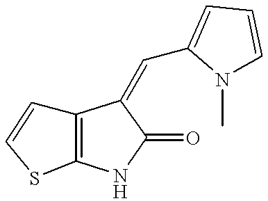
C12=C(NC(=O)C1=CC1=CC=CN1C)SC=C2
